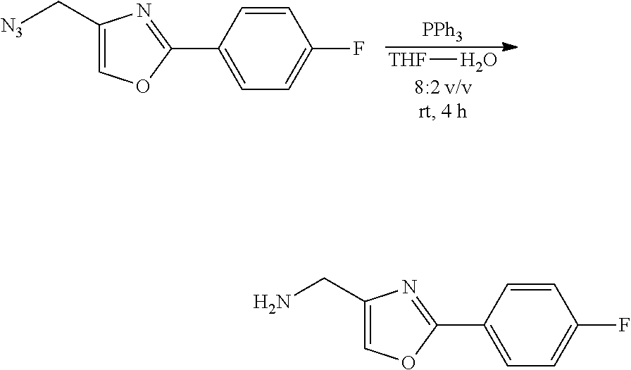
C1(C2=CC=C(F)C=C2)=NC(C[N3])=CO1.[PPh3].[THF]O.C1(C2=CC=C(F)C=C2)=NC(CN)=CO1
